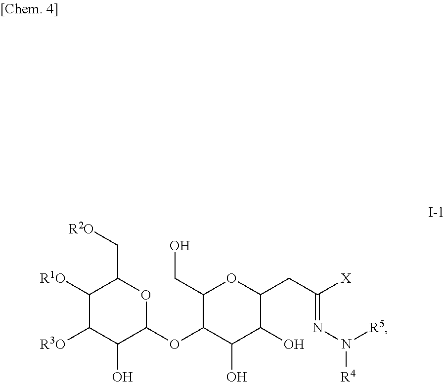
O(C1C(O)C(O)C(CC([X])=NN([R4])[R5])OC1CO)C1C(O)C([R3O])C([R1O])C(C[R2O])O1
